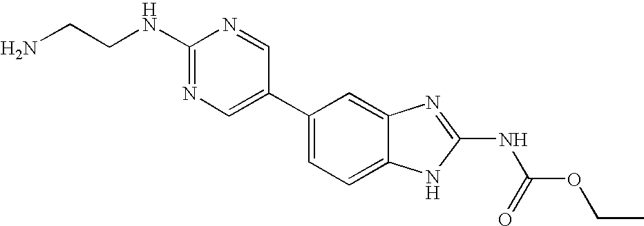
C1(C2=CN=C(NCCN)N=C2)=CC=C2C(=C1)N=C(NC(OCC)=O)N2
